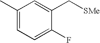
C1(C)=CC=C(F)C(C[SMe])=C1
